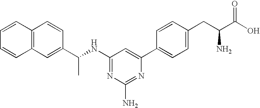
N1=C(NC(C2=CC3=C(C=C2)C=CC=C3)C)C=C(C2=CC=C(CC(C(O)=O)N)C=C2)N=C1N
